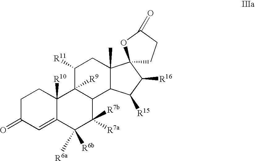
C1C(=O)C=C2C([R10])(C1)C1([R9])C(C([R7b])([R7a])C2([R6b])[R6a])C2C(C)(CC1[R11])C1(C([R16])C2[R15])CCC(=O)O1
